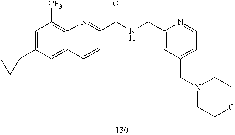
C1=C(C2CC2)C=C2C(=C1[CF3])N=C(C(NCC1=CC(CN3CCOCC3)=CC=N1)=O)C=C2C
